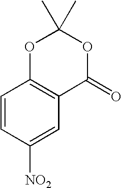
C1=CC([NO2])=CC2=C1OC(C)(C)OC2=O
